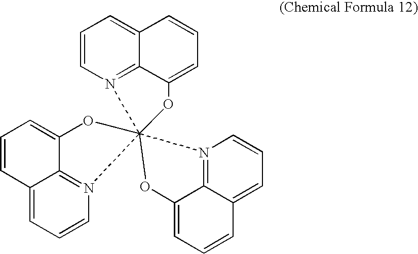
C1=CN2=C3C(=C1)C=CC=C3OC213(OC2=CC=CC4=CC=CN1=C24)OC1=CC=CC2=CC=CN3=C12
